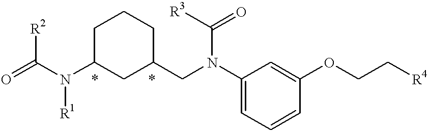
C([R2])(=O)N(C1CC(CN(C2=CC=CC(OCC[R4])=C2)C([R3])=O)CCC1)[R1]
